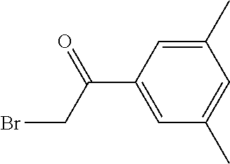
C1=C(C(CBr)=O)C=C(C)C=C1C
